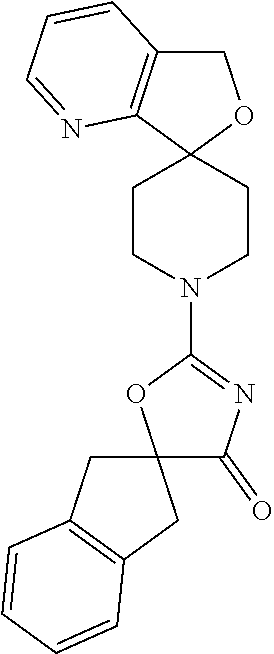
C12(CCN(C3=NC(=O)C4(O3)CC3=C(C4)C=CC=C3)CC1)OCC1=C2N=CC=C1
